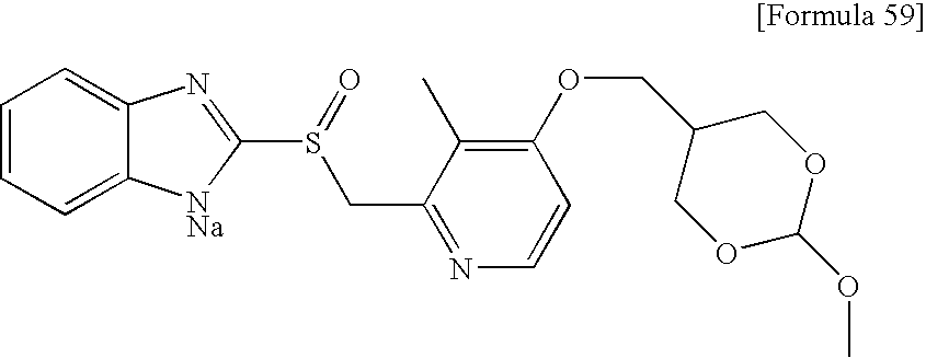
C1(OCC2COC(OC)OC2)=C(C)C(CS(C2=NC3=CC=CC=C3[NNa]2)=O)=NC=C1
